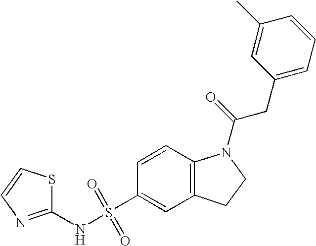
C1=CC2=C(C=C1S(NC1=NC=CS1)(=O)=O)CCN2C(=O)CC1=CC=CC(C)=C1
